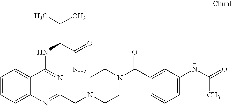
C1=CC=C2C(=C1)C(NC(C(C)C)C(=O)N)=NC(CN1CCN(C(C3=CC(NC(=O)C)=CC=C3)=O)CC1)=N2
